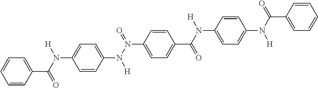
C1=CC(C(N(C2=CC=C(N(N(C3=CC=C(C(=O)N(C4=CC=C(N([H])C(C5=CC=CC=C5)=O)C=C4)[H])C=C3)=O)[H])C=C2)[H])=O)=CC=C1
